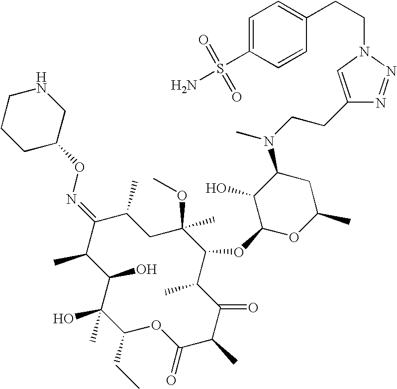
C1(O)C(C)C(=NOC2CNCCC2)C(C)CC(C)(OC)C(OC2OC(C)CC(N(CCC3=CN(CCC4=CC=C(S(N)(=O)=O)C=C4)N=N3)C)C2O)C(C)C(=O)C(C)C(=O)OC(CC)C1(O)C
